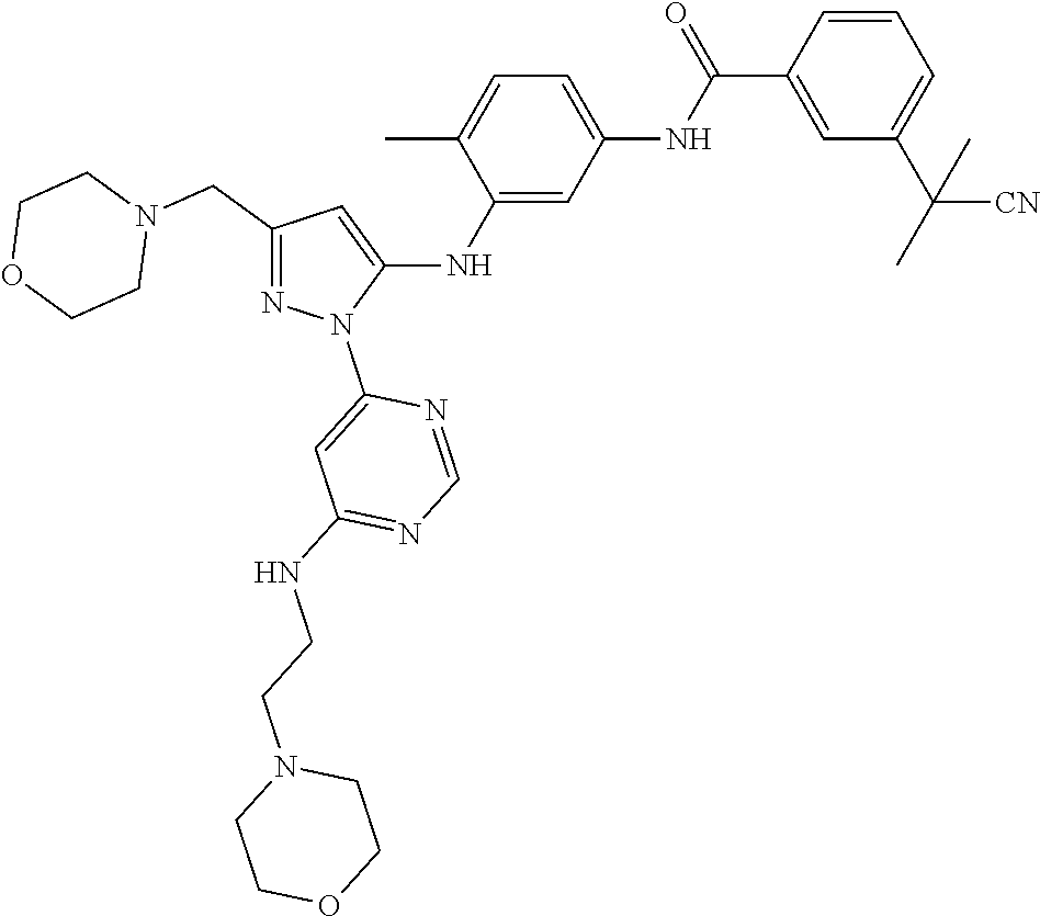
C1(CN2CCOCC2)=NN(C2=CC(NCCN3CCOCC3)=NC=N2)C(NC2=CC(NC(C3=CC(C(C)([CN])C)=CC=C3)=O)=CC=C2C)=C1
